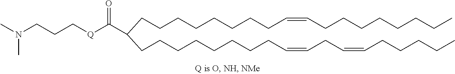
C(C(C([Q]CCCN(C)C)=O)CCCCCCCCC=CCCCCCCCC)CCCCCCCC=CCC=CCCCCC
